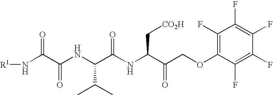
[R1]NC(C(NC(C(NC(C(COC1=C(F)C(F)=C(F)C(F)=C1F)=O)C[CO2H])=O)C(C)C)=O)=O
